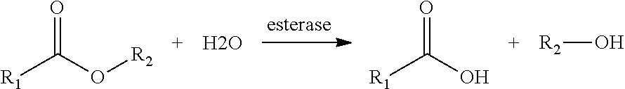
O=C(O[R2])[R1].O.O=C(O)[R1].O[R2]
